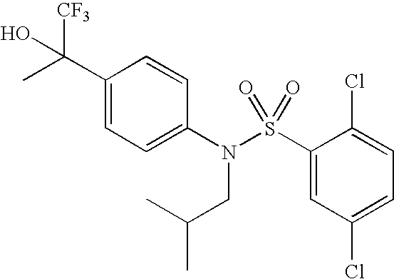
C1(C(O)([CF3])C)=CC=C(N(S(C2=CC(Cl)=CC=C2Cl)(=O)=O)CC(C)C)C=C1
